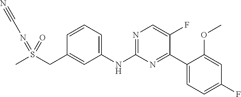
C1=CC(CS(C)(=NC#N)=O)=CC(NC2=NC=C(F)C(C3=CC=C(F)C=C3OC)=N2)=C1
